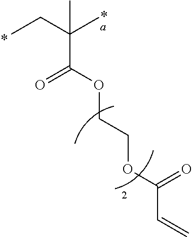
CCC(C)(C)C(OCCOC(C=C)=O)=O
